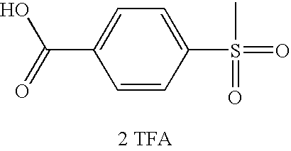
C(C1=CC=C(S(=O)(C)=O)C=C1)(=O)O.[2 TFA]
